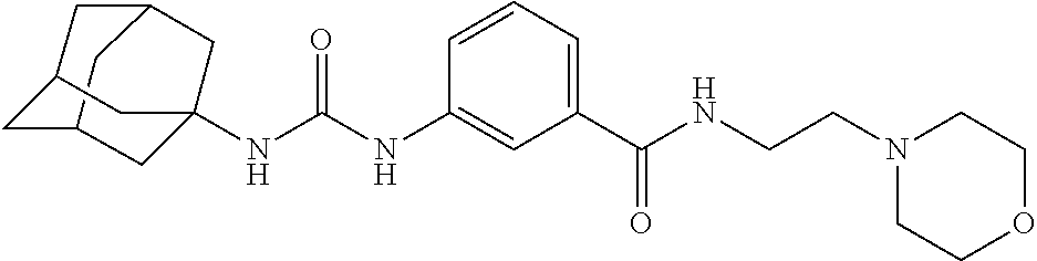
N(C(NC1=CC(C(NCCN2CCOCC2)=O)=CC=C1)=O)C12CC3CC(CC(C1)C3)C2
